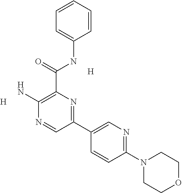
[H].[H].C1=CC=CC(NC(C2=C(N)N=CC(C3=CN=C(N4CCOCC4)C=C3)=N2)=O)=C1
